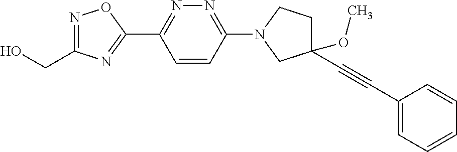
OCC1=NOC(C2=NN=C(N3CCC(C#CC4=CC=CC=C4)(OC)C3)C=C2)=N1
